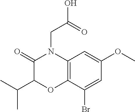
C1(=O)C(C(C)C)OC2=C(N1CC(O)=O)C=C(OC)C=C2Br
